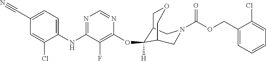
C1(NC2=NC=NC(OC3([H])C4COCC3CN(C(OCC3=CC=CC=C3Cl)=O)C4)=C2F)=CC=C(C#N)C=C1Cl
